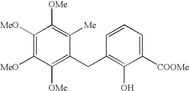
C1([OMe])=C(CC2=C(O)C([COOMe])=CC=C2)C([Me])=C([OMe])C([MeO])=C1[MeO]
